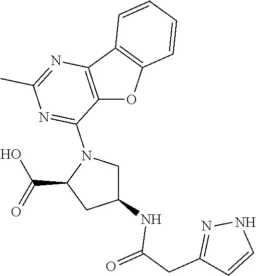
C12=C(C3=C(O1)C=CC=C3)N=C(C)N=C2N1C(C(=O)O)CC(NC(=O)CC2=NNC=C2)C1
